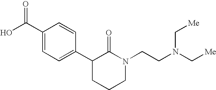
OC(C1=CC=C(C2CCCN(CCN(C[Me])C[Me])C2=O)C=C1)=O
